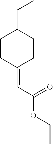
C1CC(=CC(OCC)=O)CCC1CC
